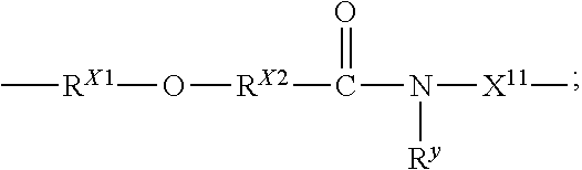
C[RX1]O[RX2]C(=O)N([X11]C)[Ry]
